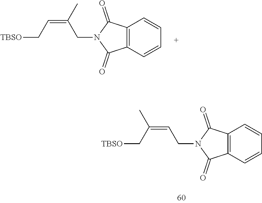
[TBSO]CC=C(C)CN1C(=O)C2=C(C1=O)C=CC=C2.[TBSO]CC(=CCN1C(=O)C2=C(C1=O)C=CC=C2)C
